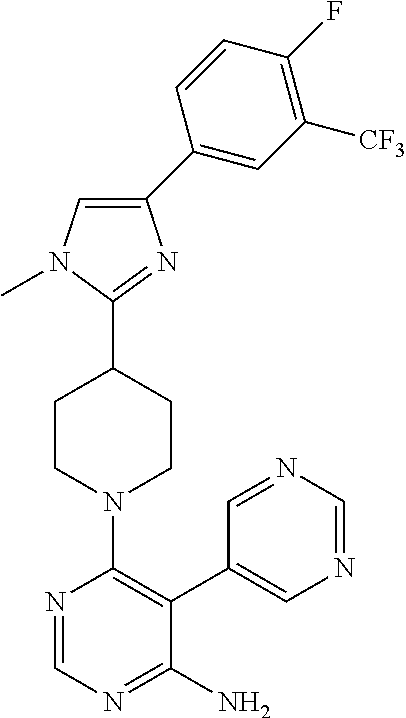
C1(C2=CC([CF3])=C(F)C=C2)=CN(C)C(C2CCN(C3=C(C4=CN=CN=C4)C(N)=NC=N3)CC2)=N1
